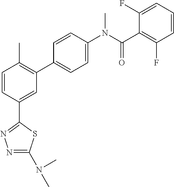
C1=CC(C2=NN=C(N(C)C)S2)=CC(C2=CC=C(N(C(C3=C(F)C=CC=C3F)=O)C)C=C2)=C1C
